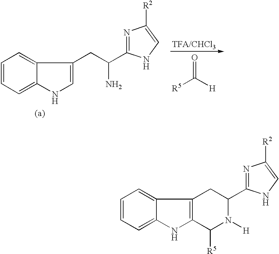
C1=C(CC(N)C2=NC([R2])=CN2)C2=CC=CC=C2N1.[R5]C([H])=O.C12=C(C3=CC=CC=C3N1)CC(C1=NC([R2])=CN1)N([H])C2[R5]
